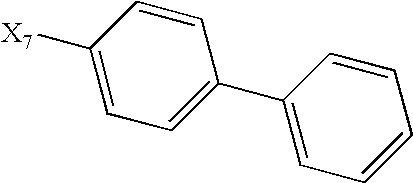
C1=C(C2=CC=CC=C2)C=CC([X7])=C1
